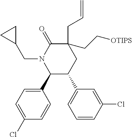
C1=C(Cl)C=CC(C2C(C3=CC=CC(Cl)=C3)CC(CC=C)(CC[OTIPS])C(=O)N2CC2CC2)=C1
